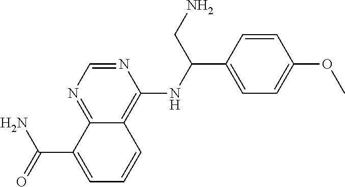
C(C1=CC=CC2=C(NC(C3=CC=C(OC)C=C3)CN)N=CN=C12)(N)=O
